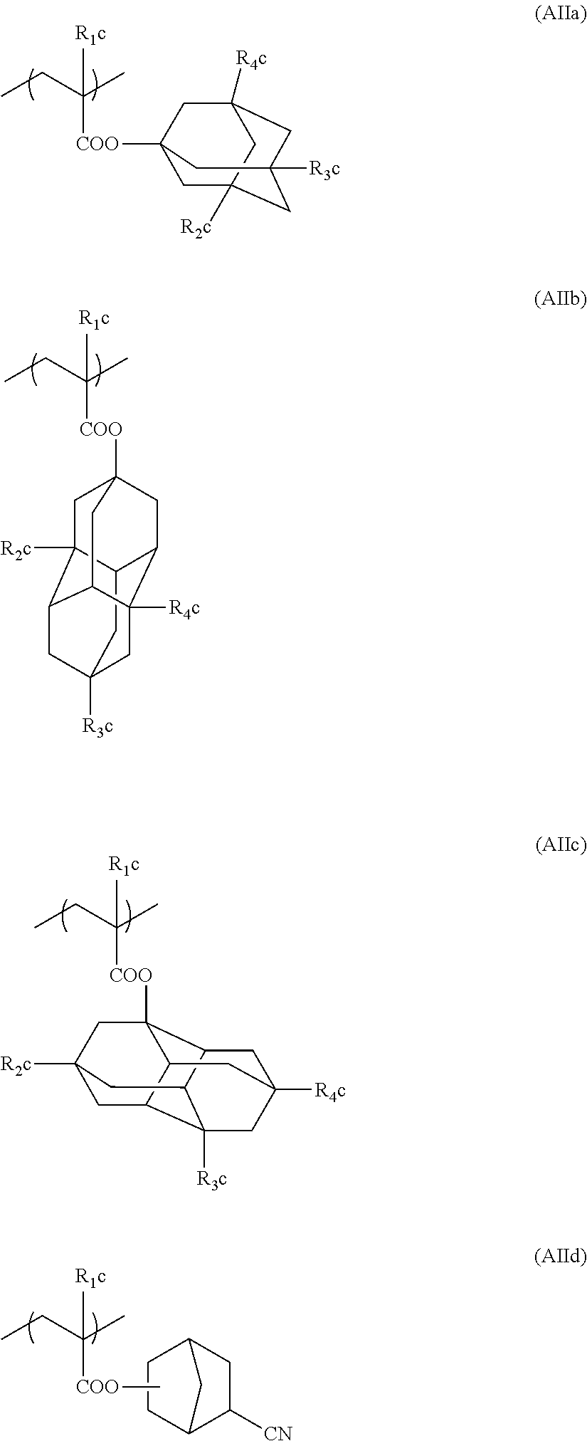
C12([R2c])CC3([R3c])CC([R4c])(C1)CC([COO]C(CC)(C)[R1c])(C3)C2.C12C([CN])CC(CC1)C2.[COO](C(CC)(C)[R1c])C.C12CC3([R3c])CC4([R4c])C1CC1([COO]C(C)(CC)[R1c])CC2([R2c])C(C4C1)C3.C12C3([R3c])C4C5C([COO]C(C)(CC)[R1c])(C1CC([R4c])(C5)C3)CC([R2c])(C4)C2
